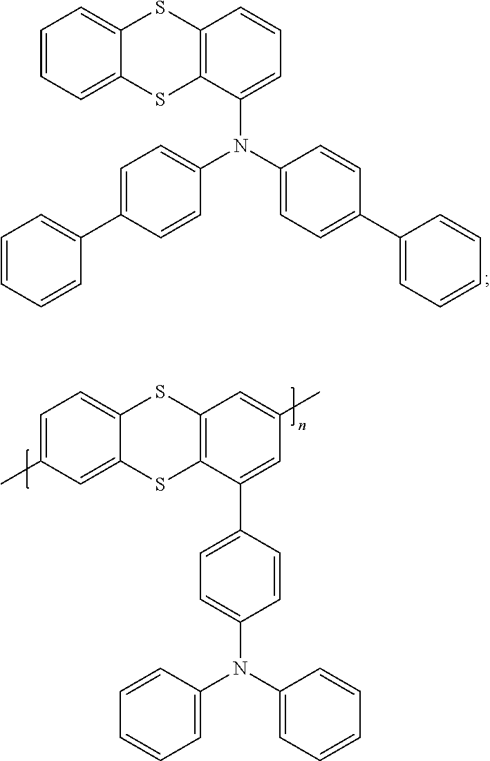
C1=C(C2=CC(C)=CC3=C2SC2=CC(C)=CC=C2S3)C=CC(N(C2=CC=CC=C2)C2=CC=CC=C2)=C1.C1=CC=C2C(=C1)SC1=C(S2)C(N(C2=CC=C(C3=CC=CC=C3)C=C2)C2=CC=C(C3=CC=CC=C3)C=C2)=CC=C1
